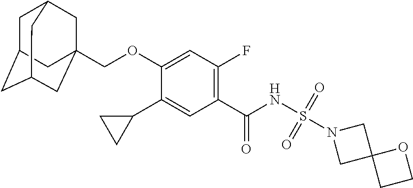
C1(C2CC2)=CC(C(NS(N2CC3(C2)CCO3)(=O)=O)=O)=C(F)C=C1OCC12CC3CC(CC(C1)C3)C2
